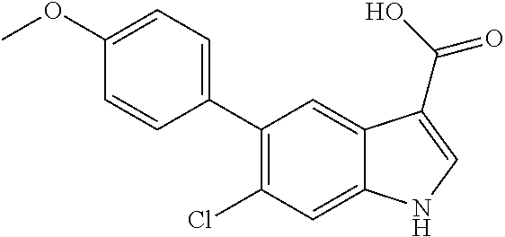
C1(OC)=CC=C(C2=C(Cl)C=C3C(=C2)C(C(O)=O)=CN3)C=C1
